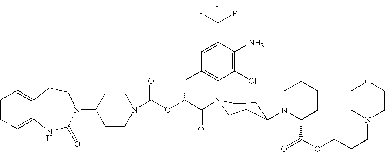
C12=CC=CC=C1NC(=O)N(C1CCN(C(OC(C(=O)N3CCC(N4C(C(=O)OCCCN5CCOCC5)CCCC4)CC3)CC3=CC(Cl)=C(N)C(C(F)(F)F)=C3)=O)CC1)CC2
